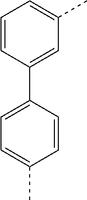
C1=CC(C2=CC=C(C)C=C2)=CC(C)=C1
